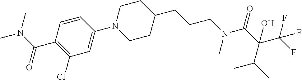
C1(Cl)=C(C(N(C)C)=O)C=CC(N2CCC(CCCN(C(=O)C(C(F)(F)F)(C(C)C)O)C)CC2)=C1
